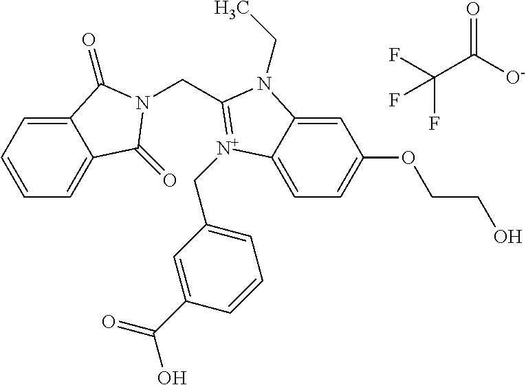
C1=CC=C2C(=C1)C(=O)N(CC1=[N+](CC3=CC=CC(C(O)=O)=C3)C3=CC=C(OCCO)C=C3N1CC)C2=O.FC(C([O-])=O)(F)F
